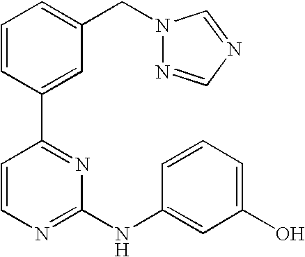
C1=CC(C2=NC(NC3=CC(O)=CC=C3)=NC=C2)=CC(CN2N=CN=C2)=C1
